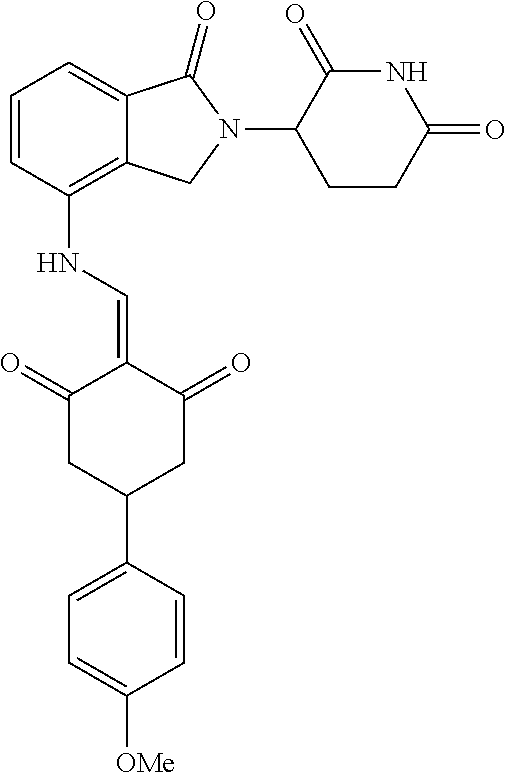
C1(NC=C2C(=O)CC(C3=CC=C([OMe])C=C3)CC2=O)=C2C(=CC=C1)C(=O)N(C1C(=O)NC(=O)CC1)C2
